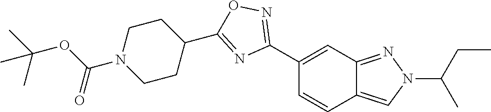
C1(C2=NOC(C3CCN(C(OC(C)(C)C)=O)CC3)=N2)=CC2=NN(C(CC)C)C=C2C=C1
